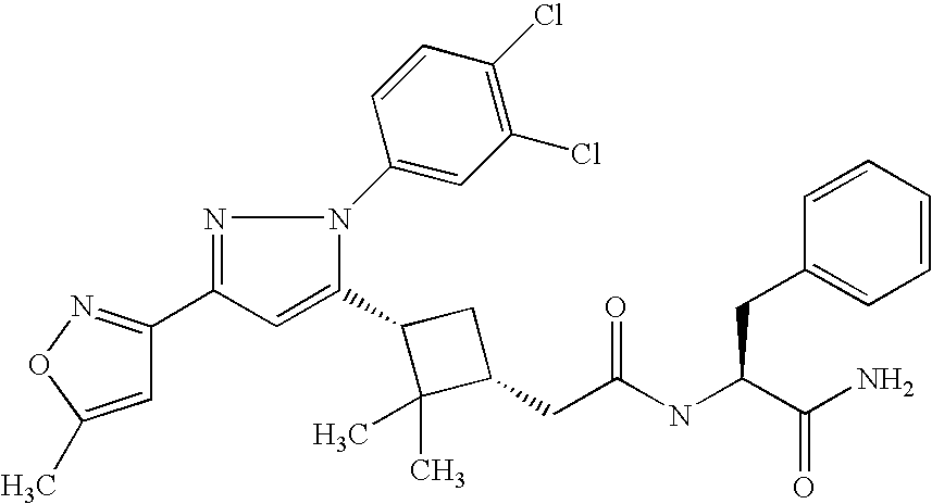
C1(C2=CC(C3=NOC(C)=C3)=NN2C2=CC(Cl)=C(Cl)C=C2)C(C)(C)C(CC(=O)NC(CC2=CC=CC=C2)C(N)=O)C1
